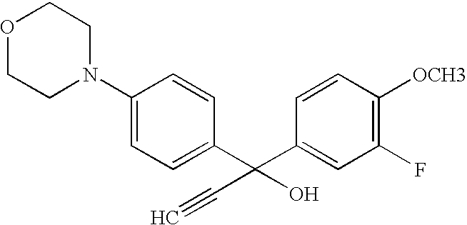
C1(N2CCOCC2)=CC=C(C(C2=CC(F)=C([OCH3])C=C2)(C#C)O)C=C1
